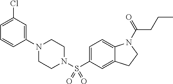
C1(N2CCN(S(C3=CC=C4C(=C3)CCN4C(=O)CCC)(=O)=O)CC2)=CC(Cl)=CC=C1
